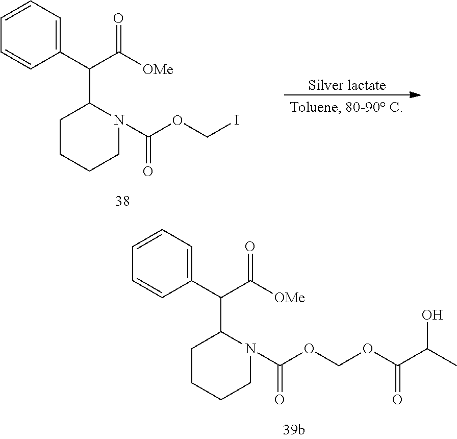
[Silver lactate].C1(C(C([OMe])=O)C2CCCCN2C(OCI)=O)=CC=CC=C1.C1(C(C([OMe])=O)C2CCCCN2C(OCOC(C(C)O)=O)=O)=CC=CC=C1
